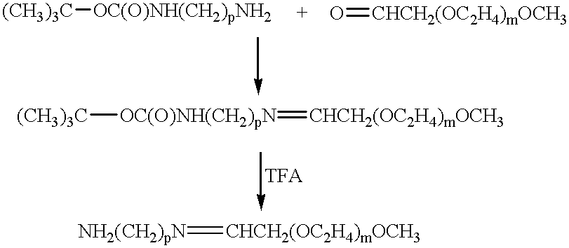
[(CH3)3C][OC(O)NH(CH2)pNH2].O=[CHCH2(OC2H4)mOCH3].[(CH3)3C][OC(O)NH(CH2)pN]=[CHCH2(OC2H4)mOCH3].[NH2(CH2)pN]=[CHCH2(OC2H4)mOCH3]
